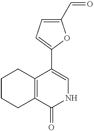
C1CCC2=C(C1)C(=O)NC=C2C1=CC=C(C=O)O1
